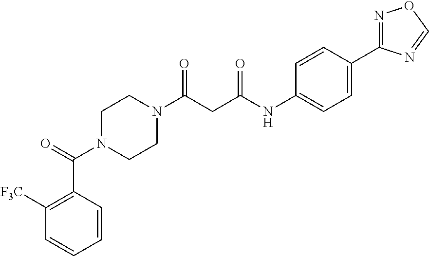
C1N(C(=O)C2=C([F3C])C=CC=C2)CCN(C(CC(NC2=CC=C(C3=NOC=N3)C=C2)=O)=O)C1
